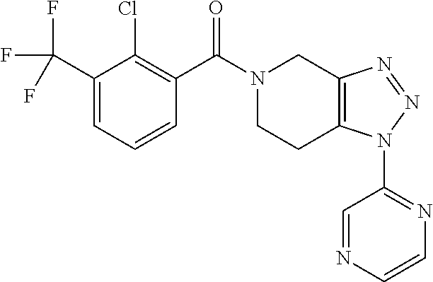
C1(C(F)(F)F)=CC=CC(C(N2CCC3=C(C2)N=NN3C2=NC=CN=C2)=O)=C1Cl
